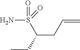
NS(C(CC)CC=C)(=O)=O
